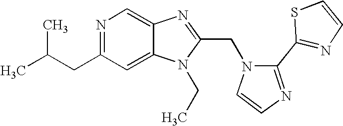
C12=CC(CC(C)C)=NC=C1N=C(CN1C=CN=C1C1=NC=CS1)N2CC
